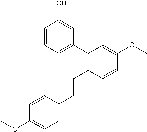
C1=CC(CCC2=C(C3=CC=CC(O)=C3)C=C(OC)C=C2)=CC=C1OC
